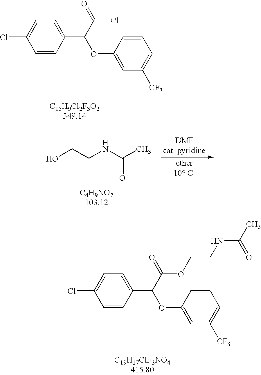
C1=CC(C(C(=O)OCCNC(C)=O)OC2=CC([CF3])=CC=C2)=CC=C1Cl.C1=CC(C(C(=O)Cl)OC2=CC([CF3])=CC=C2)=CC=C1Cl.OCCNC(C)=O
